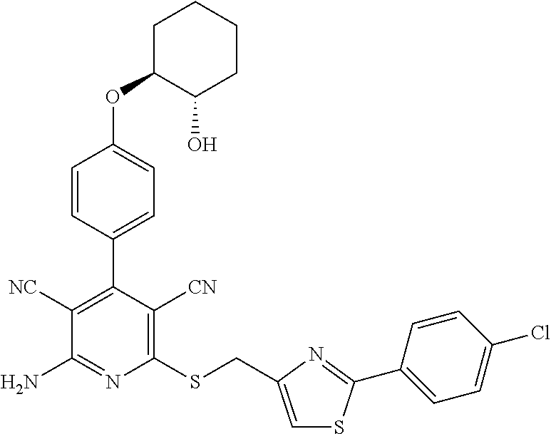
C1(SCC2=CSC(C3=CC=C(Cl)C=C3)=N2)=C([CN])C(C2=CC=C(OC3C(O)CCCC3)C=C2)=C([NC])C(N)=N1
